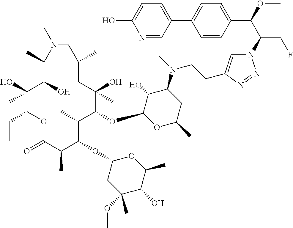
C1(O)(C)C(CC)OC(=O)C(C)C(OC2CC(OC)(C)C(O)C(C)O2)C(C)C(OC2OC(C)CC(N(C)CCC3=CN(C(C(OC)C4=CC=C(C5=CC=C(O)N=C5)C=C4)CF)N=N3)C2O)C(O)(C)CC(C)CN(C)C(C)C1O
